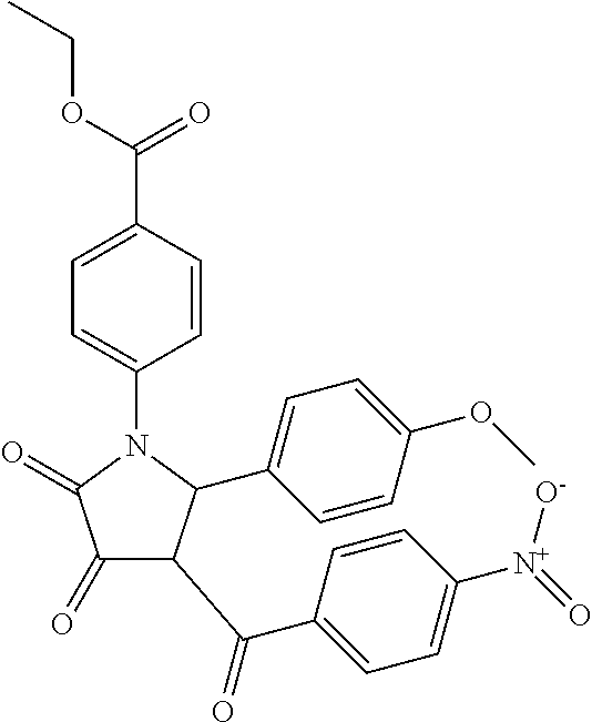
N1(C2=CC=C(C(OCC)=O)C=C2)C(=O)C(=O)C(C(C2=CC=C([N+](=O)[O-])C=C2)=O)C1C1=CC=C(OC)C=C1
